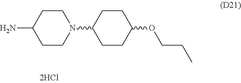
C1CN(C2CCC(OCCC)CC2)CCC1N
